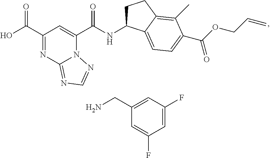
C1(C(O)=O)=NC2=NC=NN2C(C(NC2CCC3=C(C)C(C(OCC=C)=O)=CC=C23)=O)=C1.C1(CN)=CC(F)=CC(F)=C1
